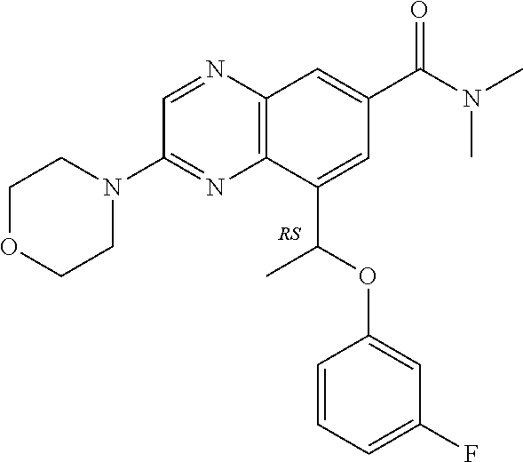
C1=NC2=C(N=C1N1CCOCC1)C(C(OC1=CC(F)=CC=C1)C)=CC(C(N(C)C)=O)=C2
